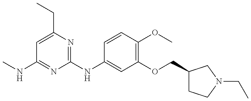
CNC1=NC(NC2=CC(OCC3CCN(CC)C3)=C(OC)C=C2)=NC(CC)=C1
